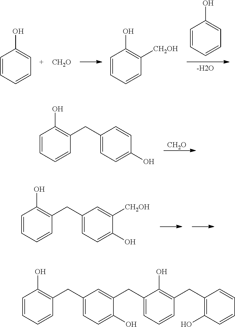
C1=CC=CC=C1O.[-H2O].C1=CC=CC=C1O.[CH2O].C1=CC=CC([CH2OH])=C1O.[CH2O].C1=CC=CC(CC2=CC=C(O)C=C2)=C1O.C1=CC=CC(CC2=CC=C(O)C([CH2OH])=C2)=C1O.C1=CC=CC(CC2=CC=C(O)C(CC3=CC=CC(CC4=C(O)C=CC=C4)=C3O)=C2)=C1O
